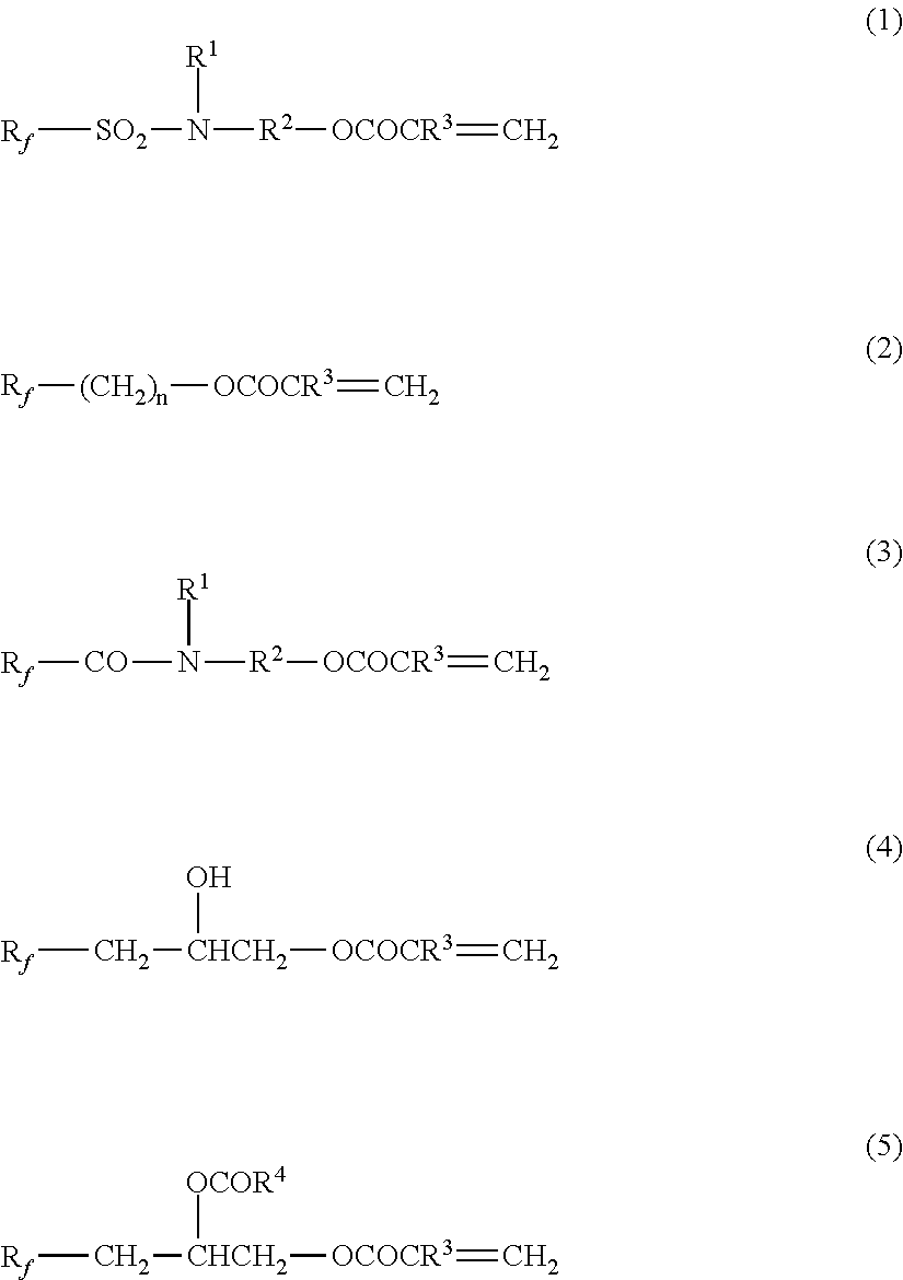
[Rf][SO2]N([R2][OCOCR3]=C)[R1].[Rf][(CH2)n][OCOCR3]=C.[Rf][CO]N([R2][OCOCR3]=C)[R1].[Rf]C[CHCH2](O)[OCOCR3]=C.[Rf]C[CHCH2]([OCOR4])[OCOCR3]=C
